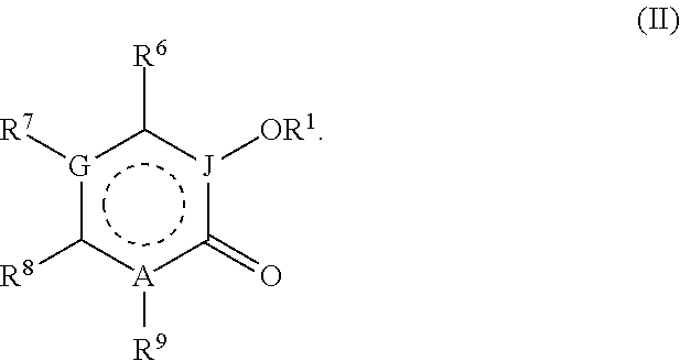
[G]1([R7])c([R8])[A]([R9])c(=O)[J]([OR1])c1[R6]
